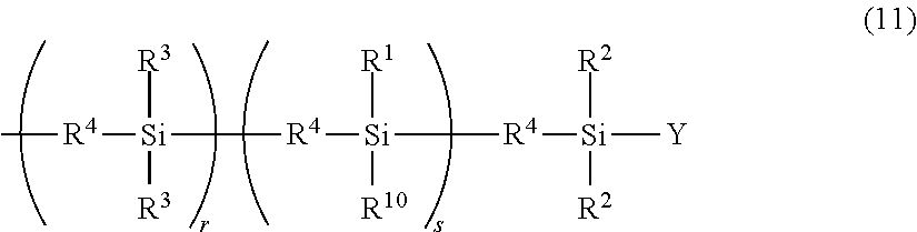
C[R4][Si]([R3])([R3])[R4][Si]([R4][Si]([Y])([R2])[R2])([R10])[R1]
